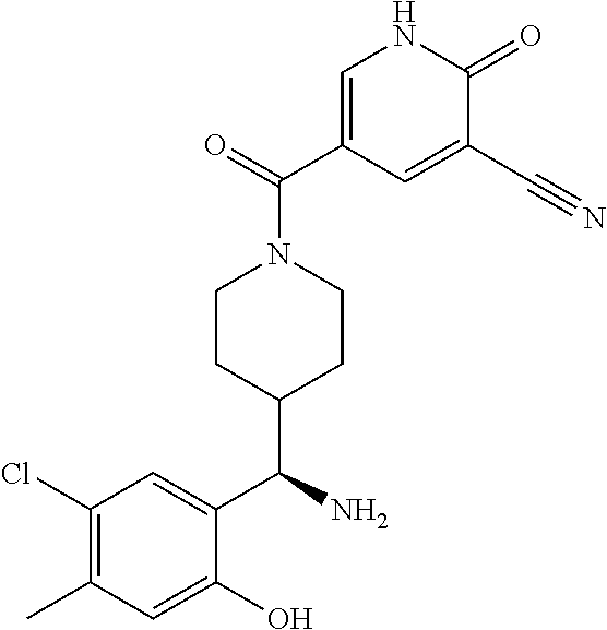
C1(Cl)=C(C)C=C(O)C(C(N)C2CCN(C(=O)C3=CNC(=O)C(C#N)=C3)CC2)=C1
